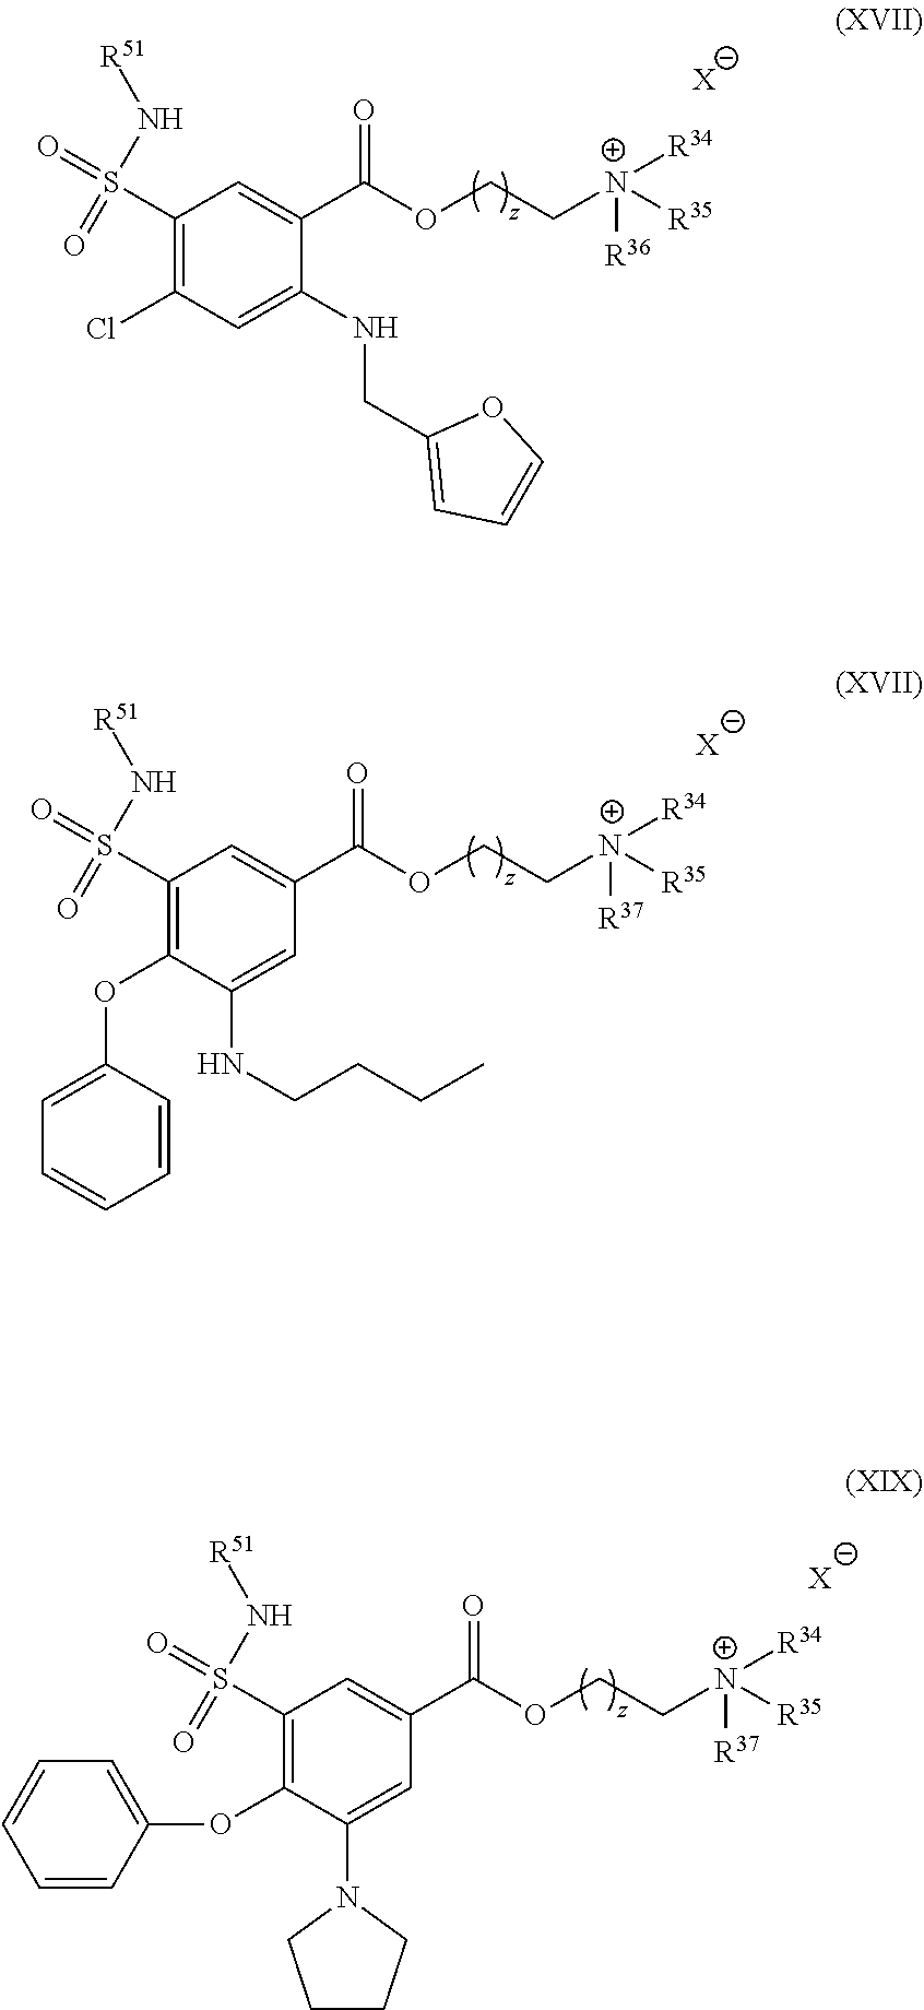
O=S(=O)(C1=C(Cl)C=C(NCC2=CC=CO2)C(C(=O)OCC[N+]([R34])([R36])[R35])=C1)N[R51].[X].[X].C1(OC2=CC=CC=C2)=C(S(=O)(=O)N[R51])C=C(C(=O)OCC[N+]([R34])([R37])[R35])C=C1NCCCC.[X].C1(OC2=CC=CC=C2)=C(S(=O)(=O)N[R51])C=C(C(=O)OCC[N+]([R34])([R37])[R35])C=C1N1CCCC1
